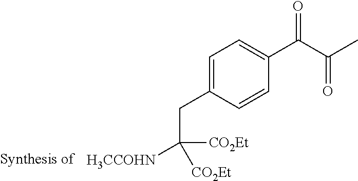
C1=C(CC([H3CCOHN])([CO2Et])[CO2Et])C=CC(C(C(C)=O)=O)=C1
